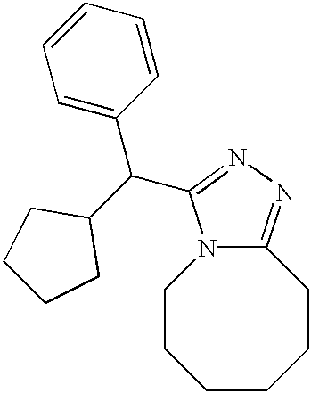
N12CCCCCCC1=NN=C2C(C1=CC=CC=C1)C1CCCC1
